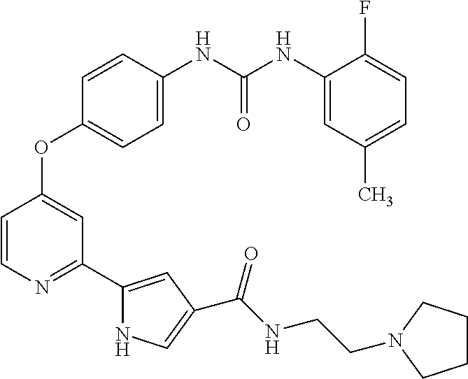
C1=C(NC(NC2=CC(C)=CC=C2F)=O)C=CC(OC2=CC(C3=CC(C(NCCN4CCCC4)=O)=CN3)=NC=C2)=C1
